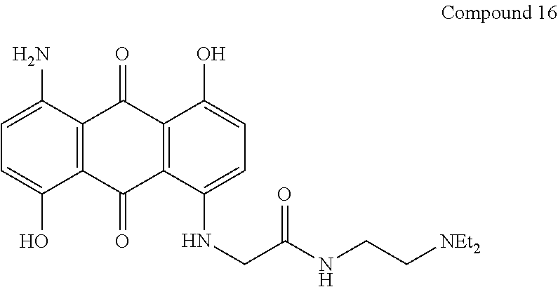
C1=C(O)C2=C(C(N)=C1)C(=O)C1=C(C2=O)C(NCC(NCC[NEt2])=O)=CC=C1O
